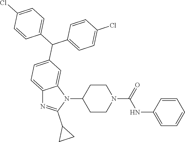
C1C(N2C3=CC(C(C4=CC=C(Cl)C=C4)C4=CC=C(Cl)C=C4)=CC=C3N=C2C2CC2)CCN(C(=O)NC2=CC=CC=C2)C1
